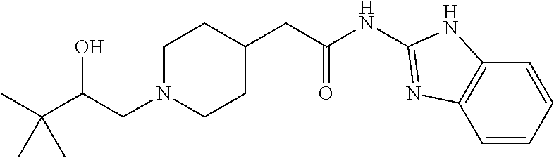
N(C(CC1CCN(CC(C(C)(C)C)O)CC1)=O)C1=NC2=C(C=CC=C2)N1
